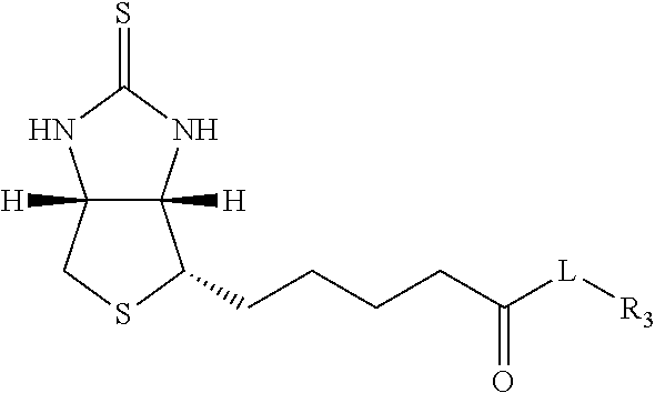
C12([H])C([H])(NC(=S)N1)C(CCCCC([L][R3])=O)SC2
